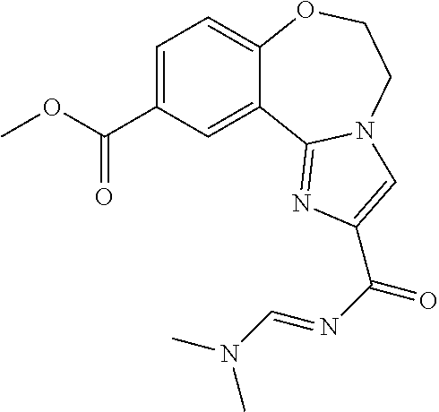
C1=C(C(OC)=O)C=C2C(=C1)OCCN1C2=NC(C(N=CN(C)C)=O)=C1
